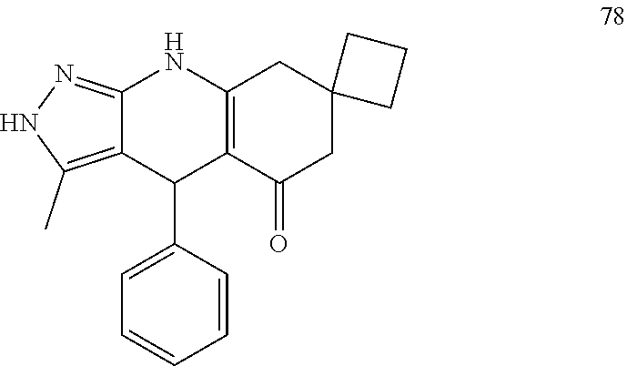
C12=C(C(=O)CC3(C1)CCC3)C(C1=CC=CC=C1)C1=C(C)NN=C1N2
